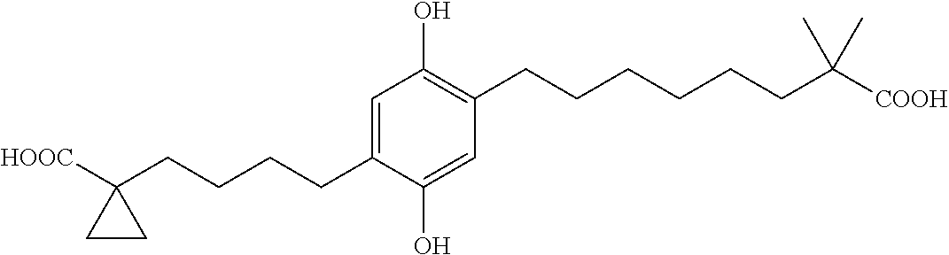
C1=C(CCCCC2([HOOC])CC2)C(O)=CC(CCCCCCC([COOH])(C)C)=C1O
